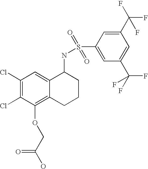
C1(Cl)=C(Cl)C(OCC(O)=O)=C2C(=C1)C(NS(C1=CC(C(F)(F)F)=CC(C(F)(F)F)=C1)(=O)=O)CCC2
